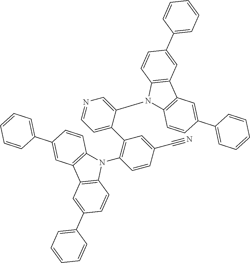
C1(N2C3=C(C4=C2C=CC(C2=CC=CC=C2)=C4)C=C(C2=CC=CC=C2)C=C3)=CN=CC=C1C1=C(N2C3=C(C4=C2C=CC(C2=CC=CC=C2)=C4)C=C(C2=CC=CC=C2)C=C3)C=CC(C#N)=C1
